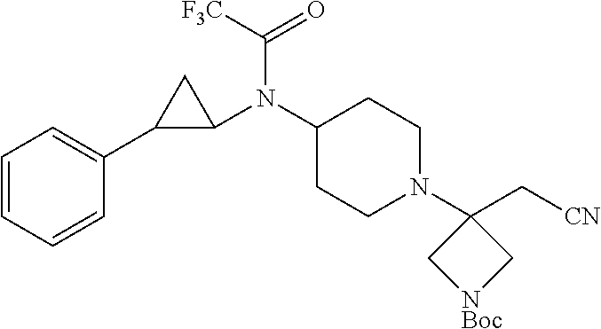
C1=CC=CC(C2C(N(C3CCN(C4(C[CN])C[NBoc]C4)CC3)C([F3C])=O)C2)=C1
